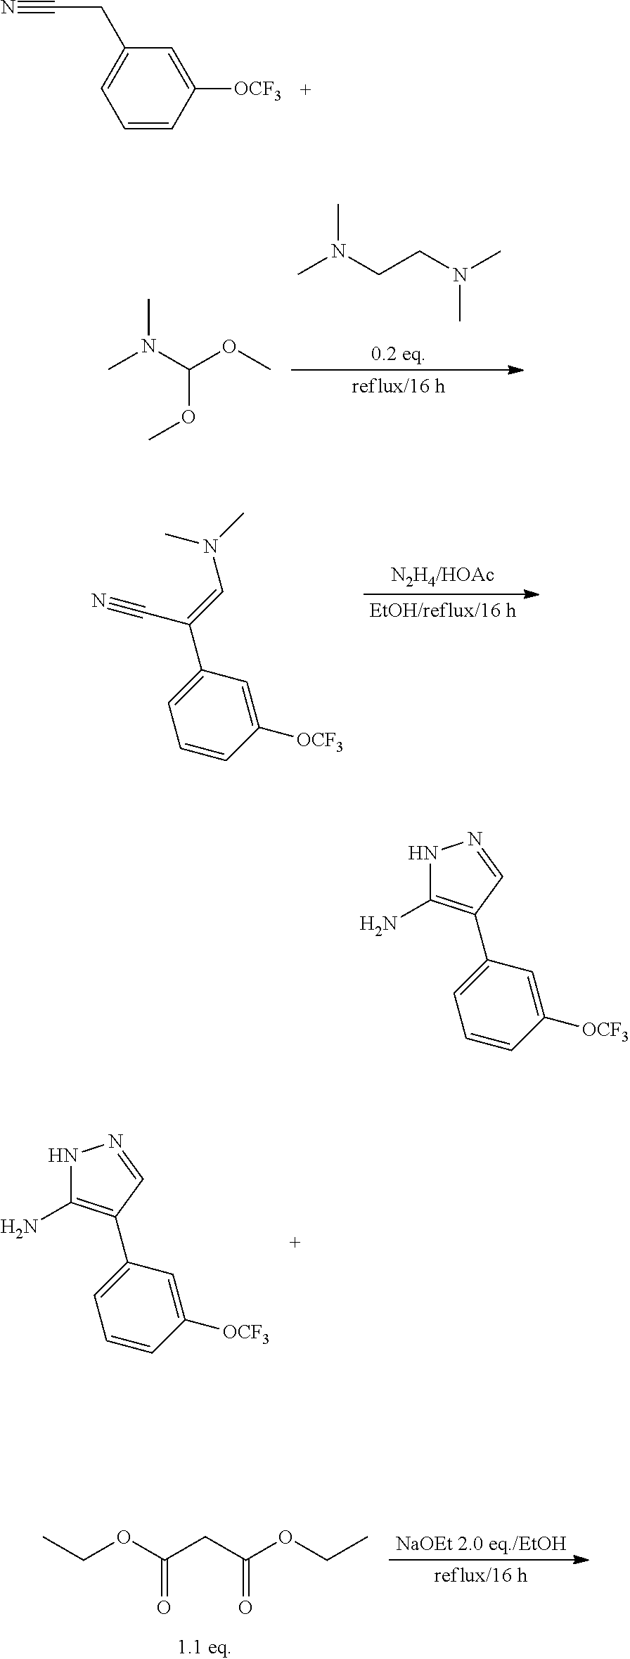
C1=CC([OCF3])=CC(CC#N)=C1.CN(CCN(C)C)C.CN(C(OC)OC)C.C1=C(C(=CN(C)C)C#N)C=C([OCF3])C=C1.C1=C(C2=C(N)NN=C2)C=C([OCF3])C=C1.CCOC(CC(OCC)=O)=O.C1=C(C2=C(N)NN=C2)C=C([OCF3])C=C1
